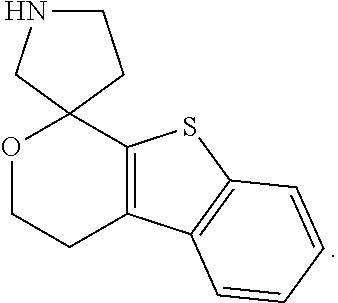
O1CCC2=C(C13CCNC3)SC1=C2C=CC=C1
